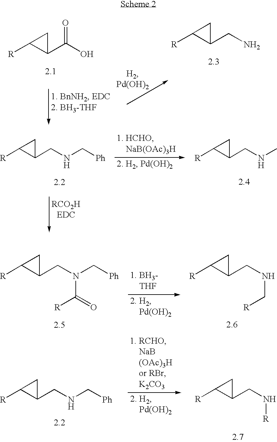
[R]C1C(C(O)=O)C1.[R]C1C(CN)C1.[R]C1C(CNC[Ph])C1.[R]C1C(CNC)C1.[R]C1C(CN(C[Ph])C(=O)[R])C1.[R]C1C(CNC[R])C1.[R]C1C(CNC[Ph])C1.[R]C1C(CN[R])C1
